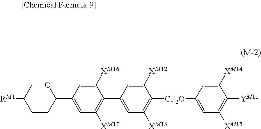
C1CC(C2=CC([XM17])=C(C3=CC([XM13])=C([CF2O]C4=CC([XM15])=C([YM11])C([XM14])=C4)C([XM12])=C3)C([XM16])=C2)OCC1[RM1]
